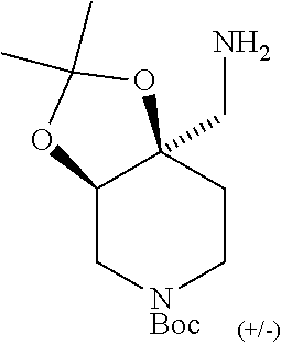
C12C[NBoc]CCC1(CN)OC(C)(C)O2
